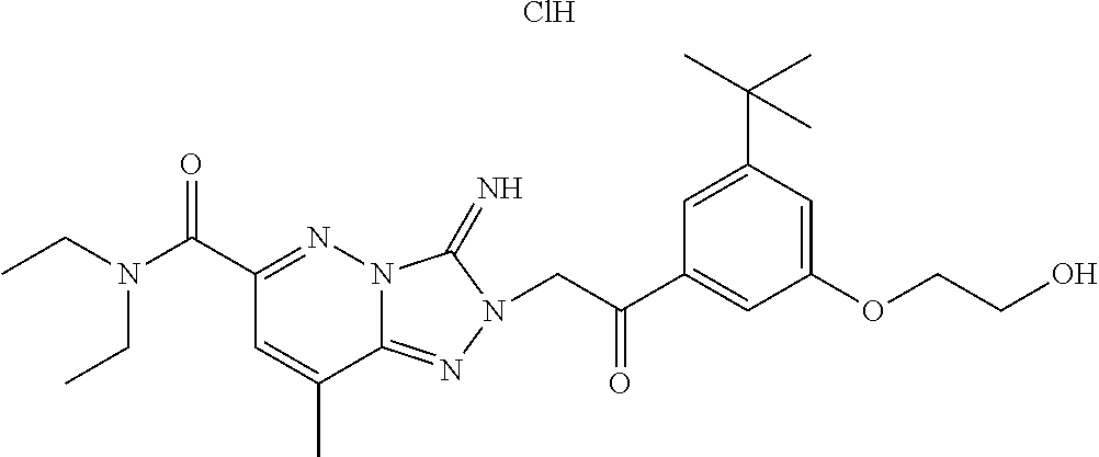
Cl.C1(C(N(CC)CC)=O)=NN2C(=NN(CC(C3=CC(OCCO)=CC(C(C)(C)C)=C3)=O)C2=N)C(C)=C1
